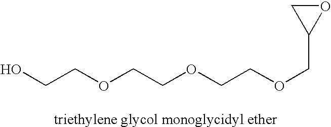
OCCOCCOCCOCC1OC1
